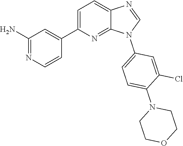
C1=NC2=CC=C(C3=CC(N)=NC=C3)N=C2N1C1=CC=C(N2CCOCC2)C(Cl)=C1
